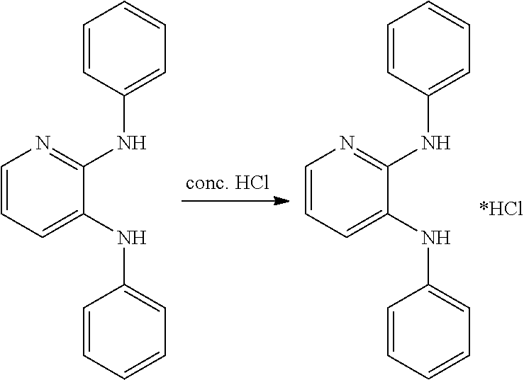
C1=CC=C(NC2=CC=CC=C2)C(NC2=CC=CC=C2)=N1.C1=CC=C(NC2=CC=CC=C2)C(NC2=CC=CC=C2)=N1
